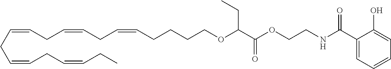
C(=CCC=CCC=CCCCCOC(C(OCCNC(C1=CC=CC=C1O)=O)=O)CC)CC=CCC=CCC
